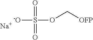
[-O]S(OC[OFP])(=O)=O.[Na]
